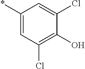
C1(*)=CC(Cl)=C(O)C(Cl)=C1
